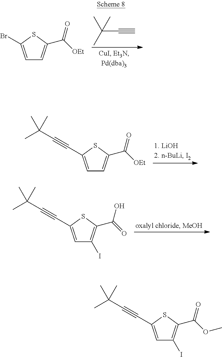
C(C(C)(C)C)#C.C1=C(Br)SC(C([OEt])=O)=C1.C1=C(C#CC(C)(C)C)SC(C([OEt])=O)=C1.C1=C(C#CC(C)(C)C)SC(C(=O)O)=C1I.C1=C(C#CC(C)(C)C)SC(C(OC)=O)=C1I
